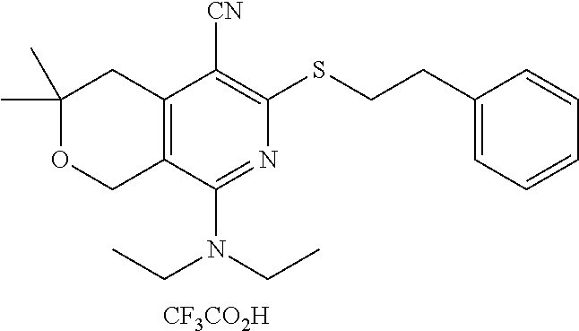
C1(C)(C)OCC2=C(C1)C([CN])=C(SCCC1=CC=CC=C1)N=C2N(CC)CC.[CF3CO2H]
